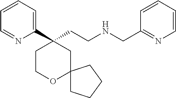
C1(C2(CCNCC3=NC=CC=C3)CCOC3(C2)CCCC3)=CC=CC=N1
